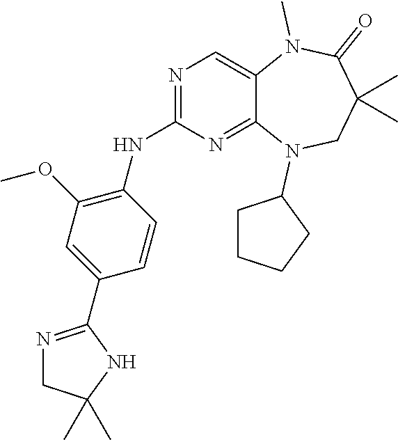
C1=CC(C2=NCC(C)(C)N2)=CC(OC)=C1NC1=NC=C2C(=N1)N(C1CCCC1)CC(C)(C)C(=O)N2C
